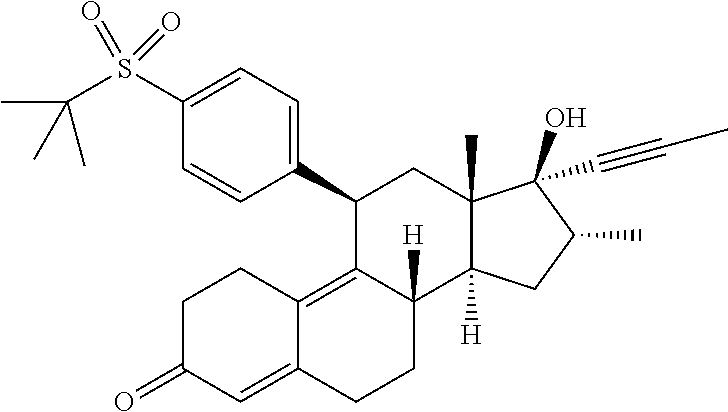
CC(C)(S(C1=CC=C(C2C3=C4C(=CC(=O)CC4)CCC3([H])C3([H])C(C)(C2)C(O)(C#CC)C(C)C3)C=C1)(=O)=O)C
